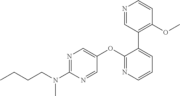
N1=C(N(CCCC)C)N=CC(OC2=NC=CC=C2C2=C(OC)C=CN=C2)=C1
